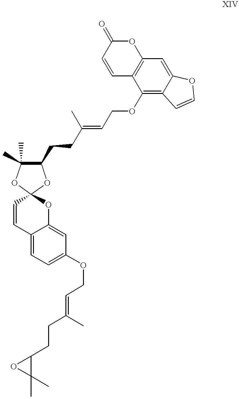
C1=CC2(OC3=CC(OCC=C(CCC4C(C)(C)O4)C)=CC=C13)OC(CCC(=CCOC1=C3C(=CC4=C1C=CC(=O)O4)OC=C3)C)C(C)(C)O2
